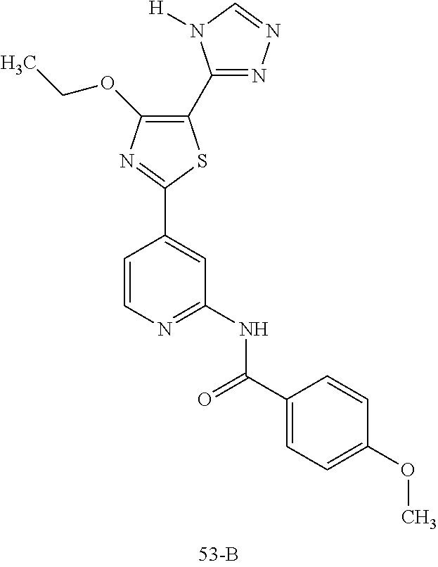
C1(C2=NN=CN2[H])=C(OCC)N=C(C2=CC(NC(C3=CC=C(OC)C=C3)=O)=NC=C2)S1
